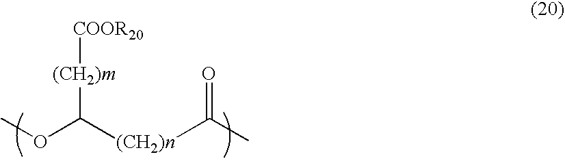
COC([(CH2)n]C(C)=O)[(CH2)m][COOR20]
